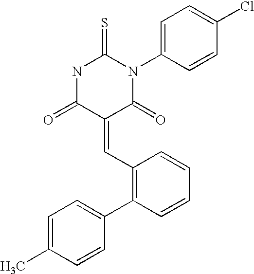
N1C(=O)C(=CC2=C(C3=CC=C(C)C=C3)C=CC=C2)C(=O)N(C2=CC=C(Cl)C=C2)C1=S
